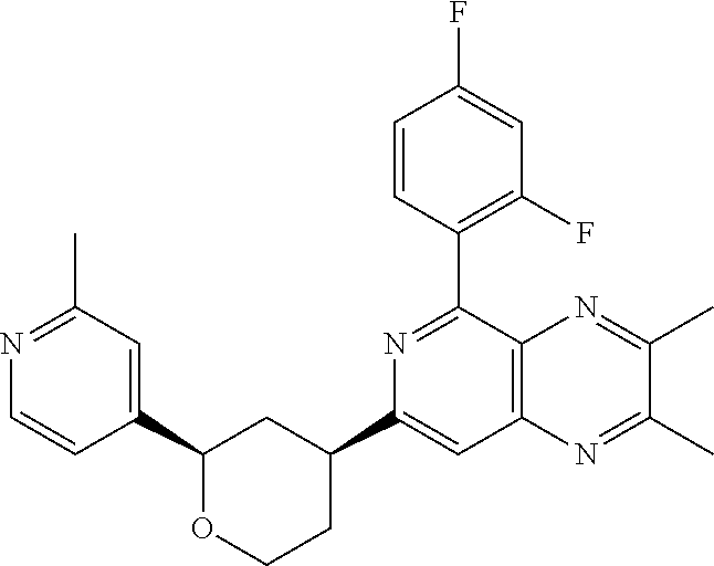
C1(C2=CC(C)=NC=C2)OCCC(C2=CC3=C(C(C4=C(F)C=C(F)C=C4)=N2)N=C(C)C(C)=N3)C1
